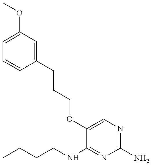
CCCCNC1=NC(N)=NC=C1OCCCC1=CC(OC)=CC=C1
